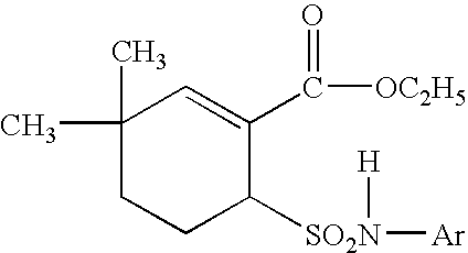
C1(C)(C)CCC([SO2N]([H])[Ar])C(C(=O)[OC2H5])=C1
